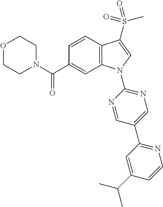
O1CCN(C(C2=CC3=C(C=C2)C(S(C)(=O)=O)=CN3C2=NC=C(C3=NC=CC(C(C)C)=C3)C=N2)=O)CC1
